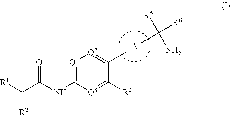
[Q1]1=C(NC(C([R1])[R2])=O)[Q3]=C([R3])C(C)=[Q2]1.CC([R5])(N)[R6].[A]
